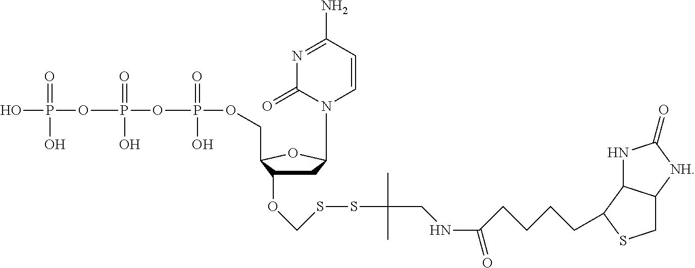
C1C(OCSSC(CNC(CCCCC2C3NC(=O)[NH]C3CS2)=O)(C)C)C(COP(OP(OP(O)(O)=O)(=O)O)(=O)O)OC1N1C=CC(N)=NC1=O
